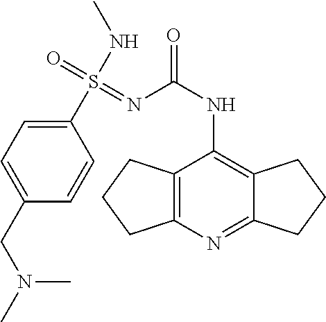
C12=C(N=C3C(=C1NC(N=S(=O)(NC)C1=CC=C(CN(C)C)C=C1)=O)CCC3)CCC2
